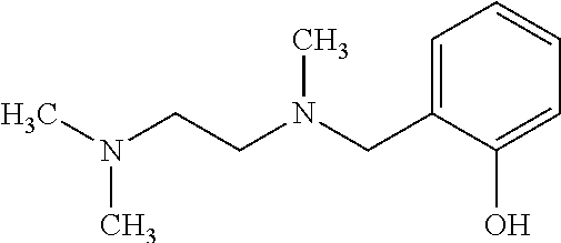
N(CCN(CC1=CC=CC=C1O)C)(C)C
